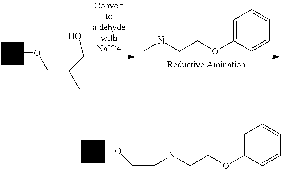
COCC(C)CO.CNCCOC1=CC=CC=C1.COCCN(C)CCOC1=CC=CC=C1
